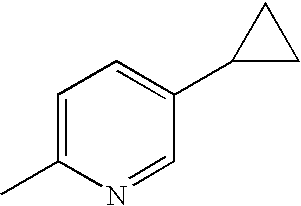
C1=C(C)N=CC(C2CC2)=C1
